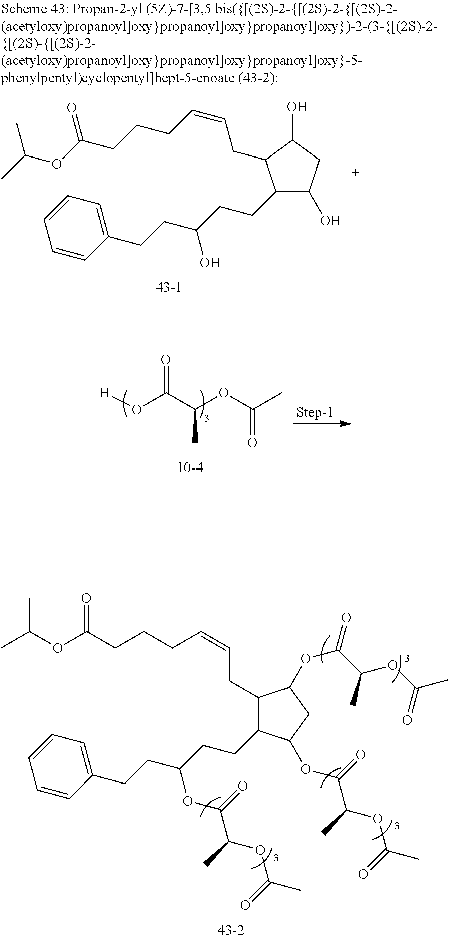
C1(CCC(CCC2=CC=CC=C2)O)C(O)CC(O)C1CC=CCCCC(OC(C)C)=O.[H]OC(C(OC(C)=O)C)=O.C1(CCC(CCC2=CC=CC=C2)OC(C(OC(C)=O)C)=O)C(CC=CCCCC(OC(C)C)=O)C(OC(C(OC(C)=O)C)=O)CC1OC(C(OC(C)=O)C)=O
